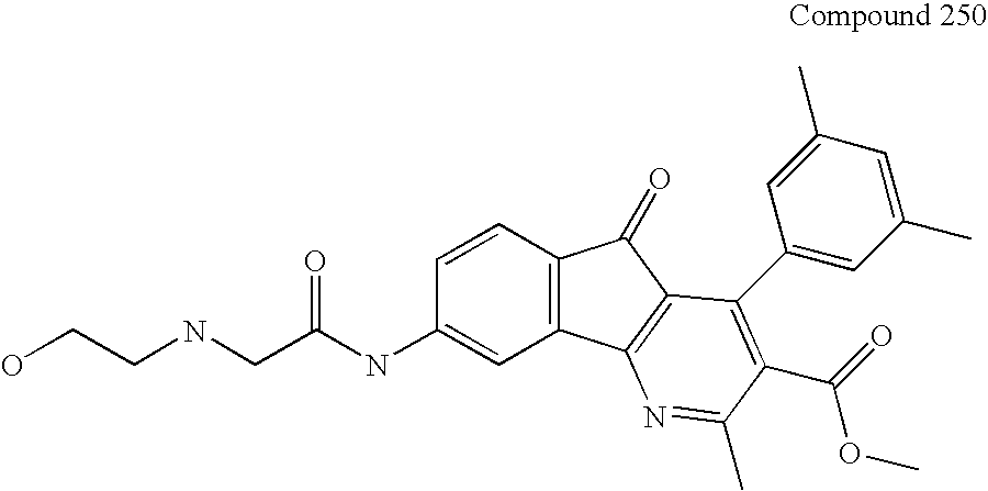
C1=CC2=C(C=C1NC(CNCCO)=O)C1=C(C2=O)C(C2=CC(C)=CC(C)=C2)=C(C(=O)OC)C(C)=N1
